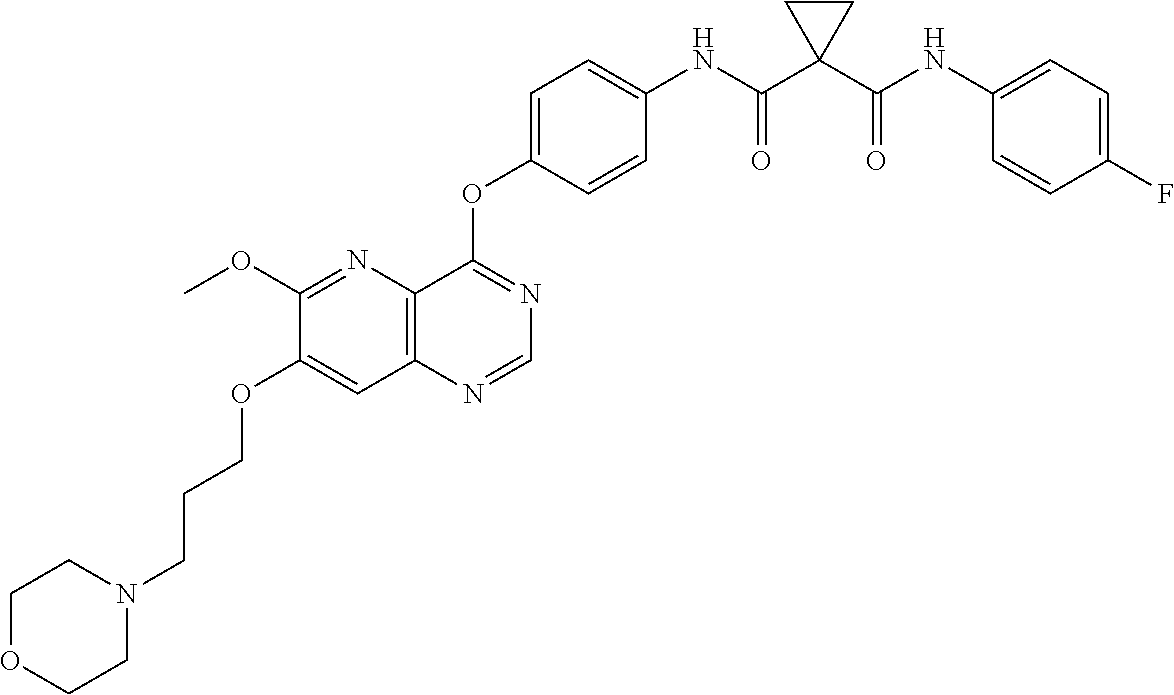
C1(OC)=NC2=C(C=C1OCCCN1CCOCC1)N=CN=C2OC1=CC=C(NC(C2(C(NC3=CC=C(F)C=C3)=O)CC2)=O)C=C1
